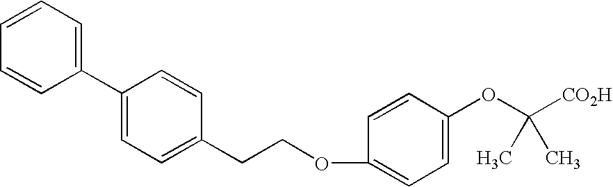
C1=CC=C(C2=CC=C(CCOC3=CC=C(OC([CO2H])(C)C)C=C3)C=C2)C=C1
